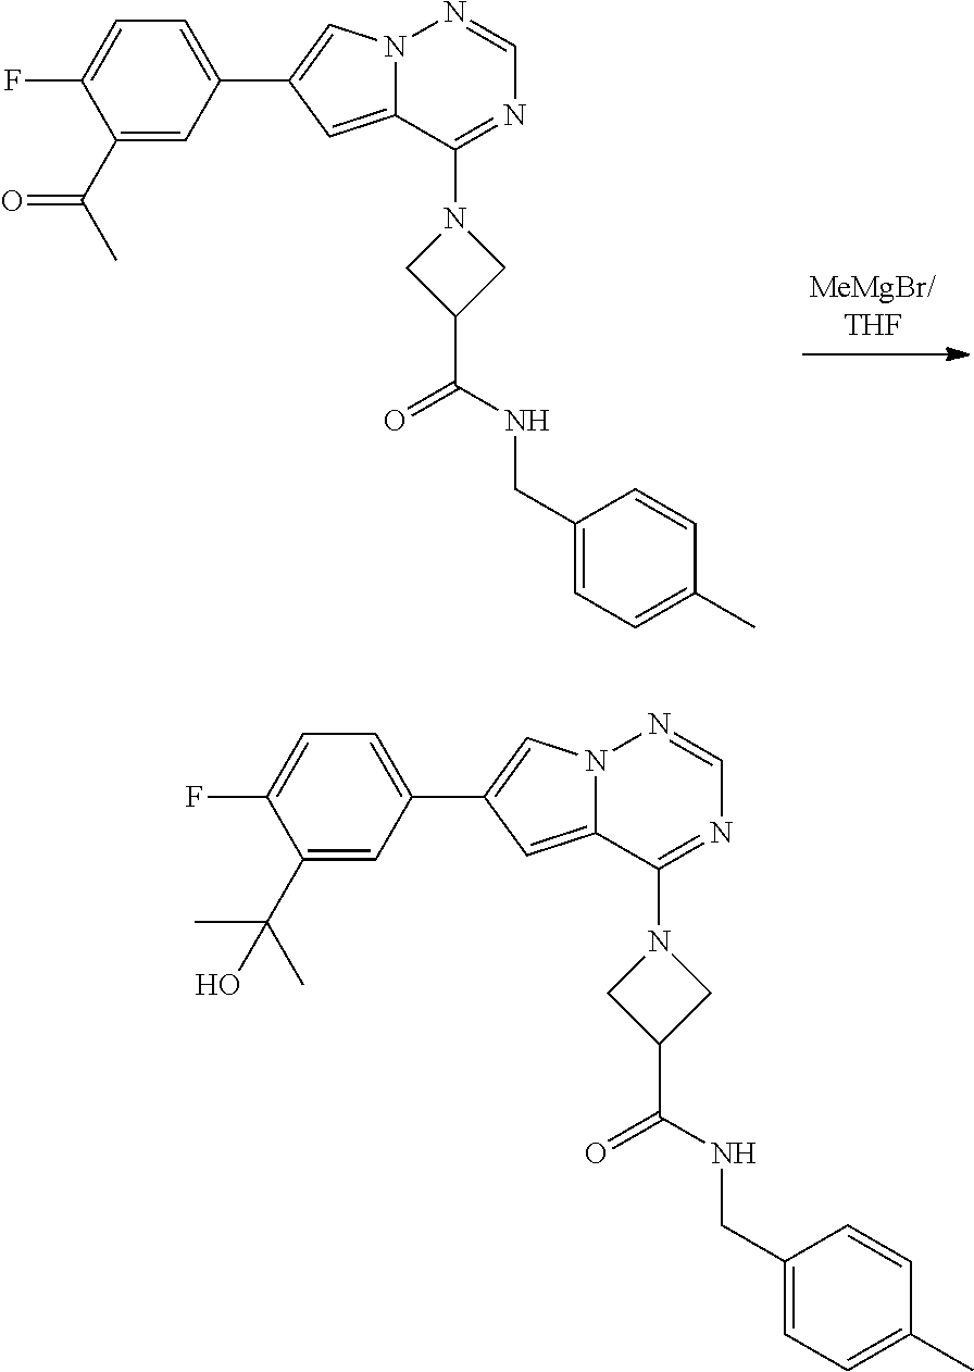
N12C(=CC(C3=CC=C(F)C(C(C)=O)=C3)=C1)C(N1CC(C(NCC3=CC=C(C)C=C3)=O)C1)=NC=N2.N12C(=CC(C3=CC=C(F)C(C(C)(C)O)=C3)=C1)C(N1CC(C(NCC3=CC=C(C)C=C3)=O)C1)=NC=N2
